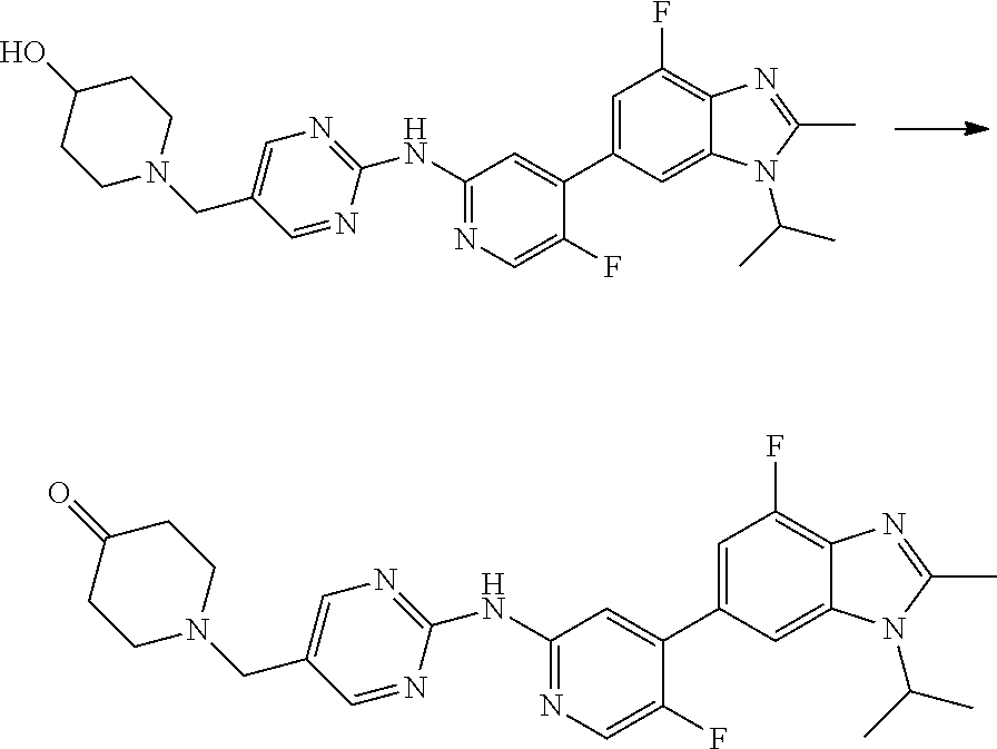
C1(NC2=NC=C(CN3CCC(=O)CC3)C=N2)=NC=C(F)C(C2=CC(F)=C3C(=C2)N(C(C)C)C(C)=N3)=C1.C1(NC2=NC=C(CN3CCC(O)CC3)C=N2)=NC=C(F)C(C2=CC(F)=C3C(=C2)N(C(C)C)C(C)=N3)=C1
